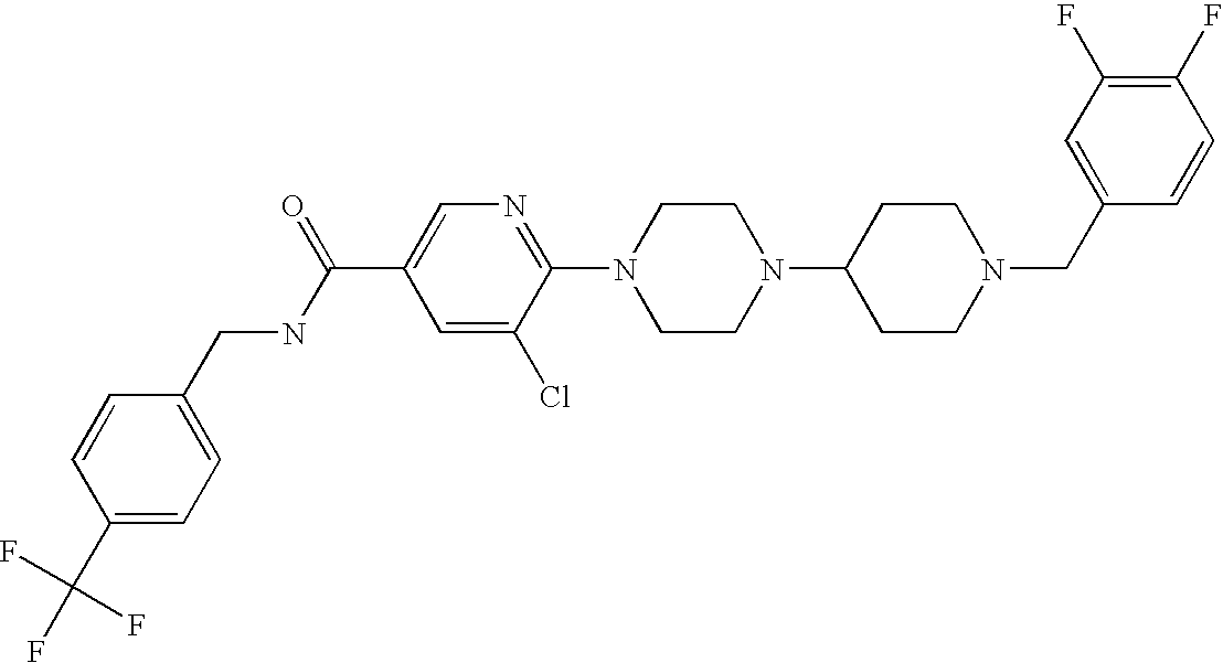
C1(F)=C(F)C=C(CN2CCC(N3CCN(C4=NC=C(C(NCC5=CC=C(C(F)(F)F)C=C5)=O)C=C4Cl)CC3)CC2)C=C1
